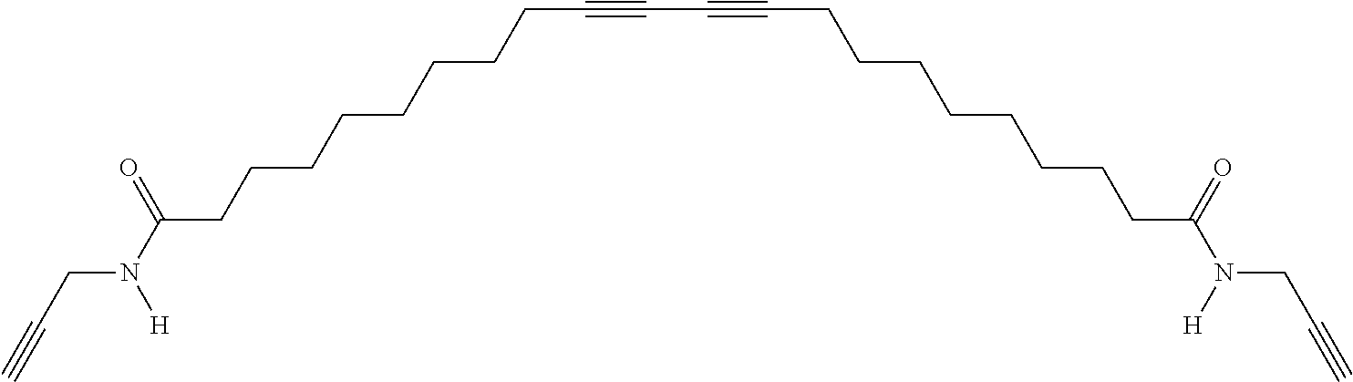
C#CCN(C(=O)CCCCCCCCC#CC#CCCCCCCCCC(N(CC#C)[H])=O)[H]
